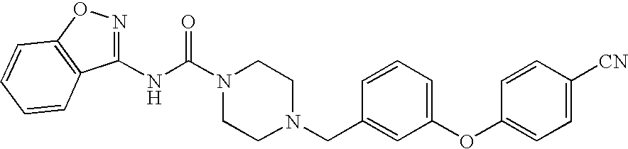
N(C(N1CCN(CC2=CC(OC3=CC=C([CN])C=C3)=CC=C2)CC1)=O)C1=NOC2=C1C=CC=C2
